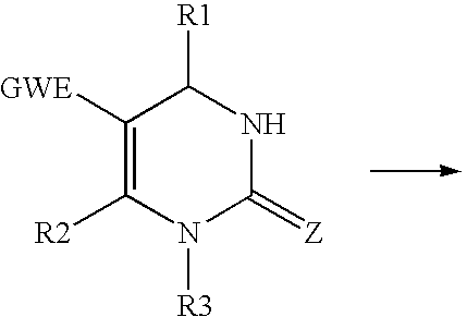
C1([GWE])=C([R2])N([R3])C(=[Z])NC1[R1]
